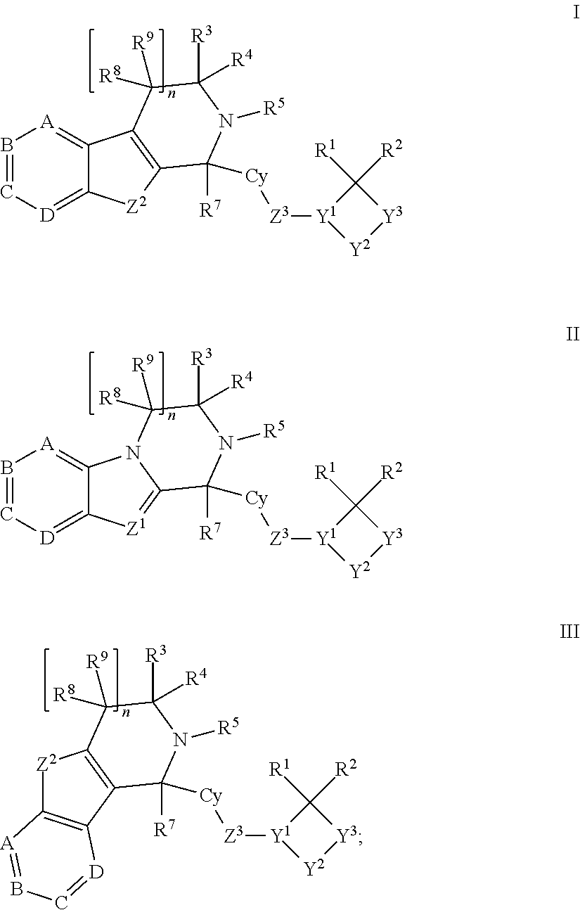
B1=C[D]=C2C(=[A]1)C1=C([Z2]2)C([R7])([Cy][Z3][Y1]2[Y2][Y3]C2([R1])[R2])N([R5])C([R3])([R4])C1([R8])[R9].B1=C[D]=C2C(=[A]1)N1C(=[Z1]2)C([R7])([Cy][Z3][Y1]2[Y2][Y3]C2([R1])[R2])N([R5])C([R3])([R4])C1([R8])[R9].[Z2]1C2=C(C3=C1C([R8])([R9])C([R3])([R4])N([R5])C3([R7])[Cy][Z3][Y1]1[Y2][Y3]C1([R1])[R2])[D]=CB=[A]2
